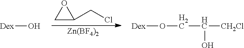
[Dex]O.C1C(CCl)O1.[Zn(BF4)2].[Dex]OCC([CH2Cl])O
